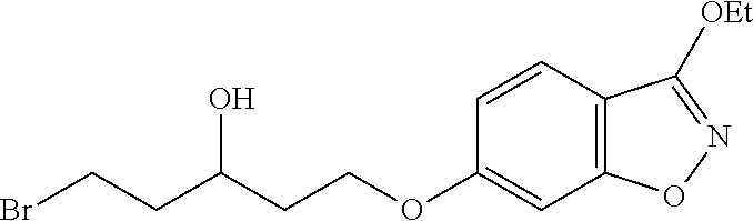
C(C(CCOC1=CC2=C(C=C1)C([OEt])=NO2)O)CBr
